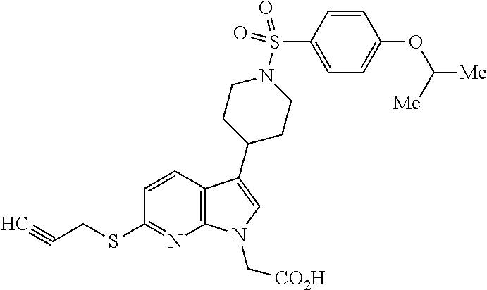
C12=C(C(C3CCN(S(C4=CC=C(OC([Me])[Me])C=C4)(=O)=O)CC3)=CN1C[CO2H])C=CC(SCC#C)=N2
